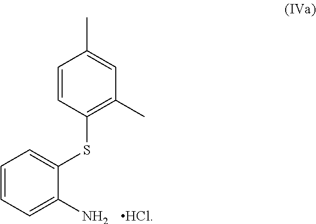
C1=CC(SC2=CC=CC=C2N)=C(C)C=C1C.[HCl]
